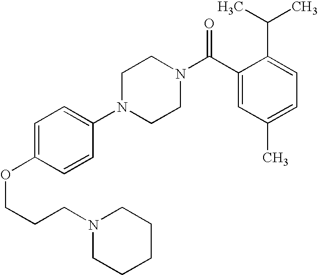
C(COC1=CC=C(N2CCN(C(C3=CC(C)=CC=C3C(C)C)=O)CC2)C=C1)CN1CCCCC1
